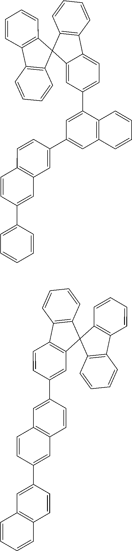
C12=CC(C3=CC(C4=CC5=C(C=C4)C=CC(C4=CC=CC=C4)=C5)=CC4=C3C=CC=C4)=CC=C1C1=C(C=CC=C1)C21C2=C(C=CC=C2)C2=C1C=CC=C2.C12=C(C=CC(C3=CC4=C(C=C3)C=C(C3=CC5=C(C=C3)C=CC=C5)C=C4)=C1)C1=C(C=CC=C1)C21C2=C(C=CC=C2)C2=C1C=CC=C2
